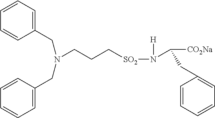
C1=CC=CC(CN(CCC[SO2]N([H])C([CO2Na])CC2=CC=CC=C2)CC2=CC=CC=C2)=C1
